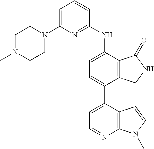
C1=C(N2CCN(C)CC2)N=C(NC2=CC=C(C3=CC=NC4=C3C=CN4C)C3=C2C(=O)NC3)C=C1
